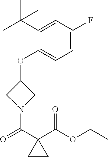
C1(OC2CN(C(C3(C(OCC)=O)CC3)=O)C2)=CC=C(F)C=C1C(C)(C)C
